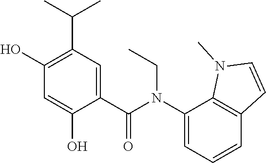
C1(C(N(C2=CC=CC3=C2N(C)C=C3)CC)=O)=CC(C(C)C)=C(O)C=C1O
